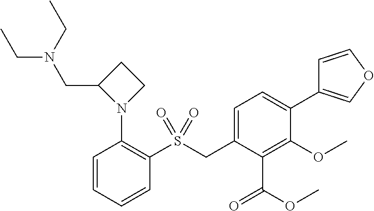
C1C(CN(CC)CC)N(C2=C(S(CC3=CC=C(C4=COC=C4)C(OC)=C3C(OC)=O)(=O)=O)C=CC=C2)C1
